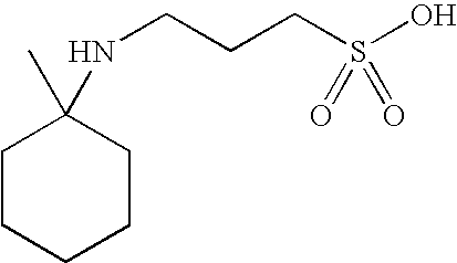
N(CCCS(O)(=O)=O)C1(C)CCCCC1
